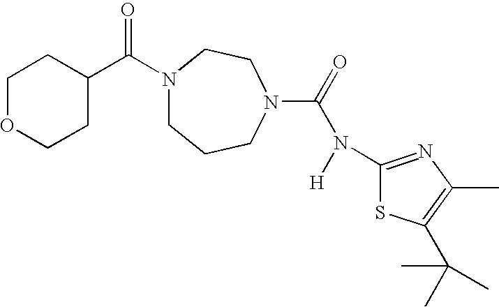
N1(C(C2CCOCC2)=O)CCCN(C(=O)N([H])C2=NC(C)=C(C(C)(C)C)S2)CC1
